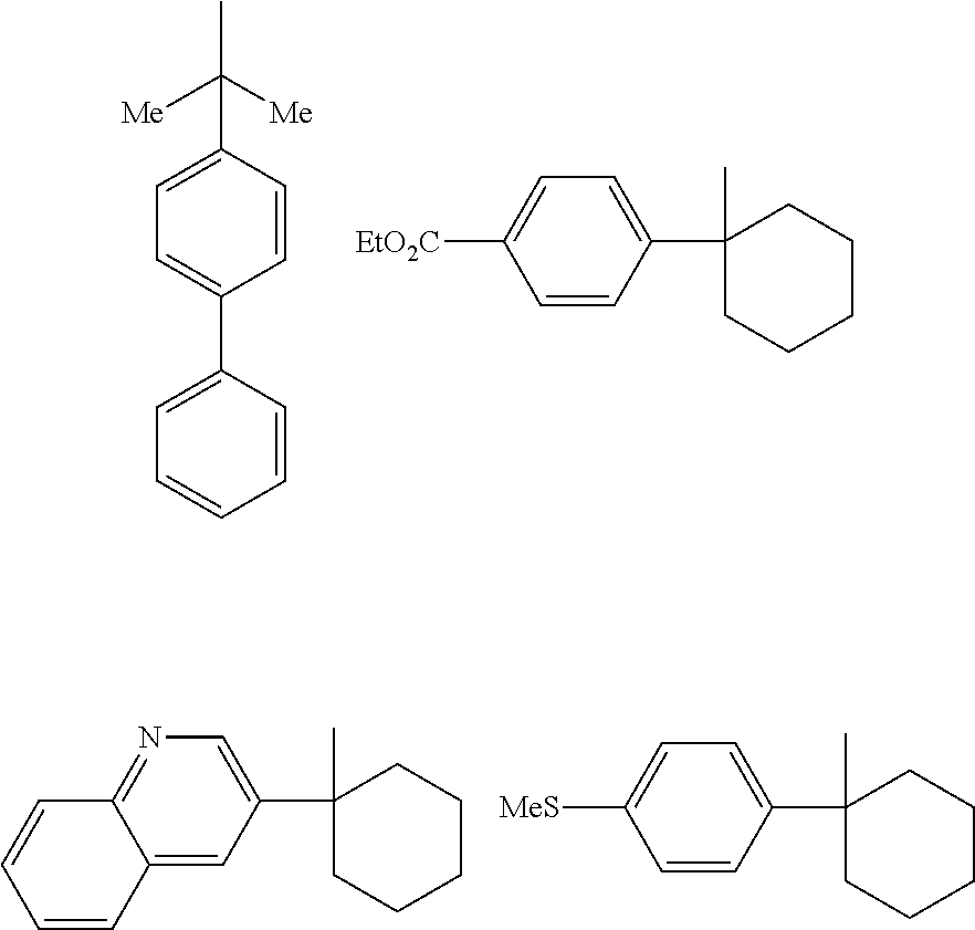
CC([Me])([Me])C1=CC=C(C2=CC=CC=C2)C=C1.C1=CC(C2(C)CCCCC2)=CC=C1[EtO2C].C12=CC(C3(C)CCCCC3)=CN=C1C=CC=C2.C1=CC(C2(C)CCCCC2)=CC=C1[MeS]
